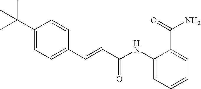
C(=CC(=O)NC1=CC=CC=C1C(N)=O)C1=CC=C(C(C)(C)C)C=C1
